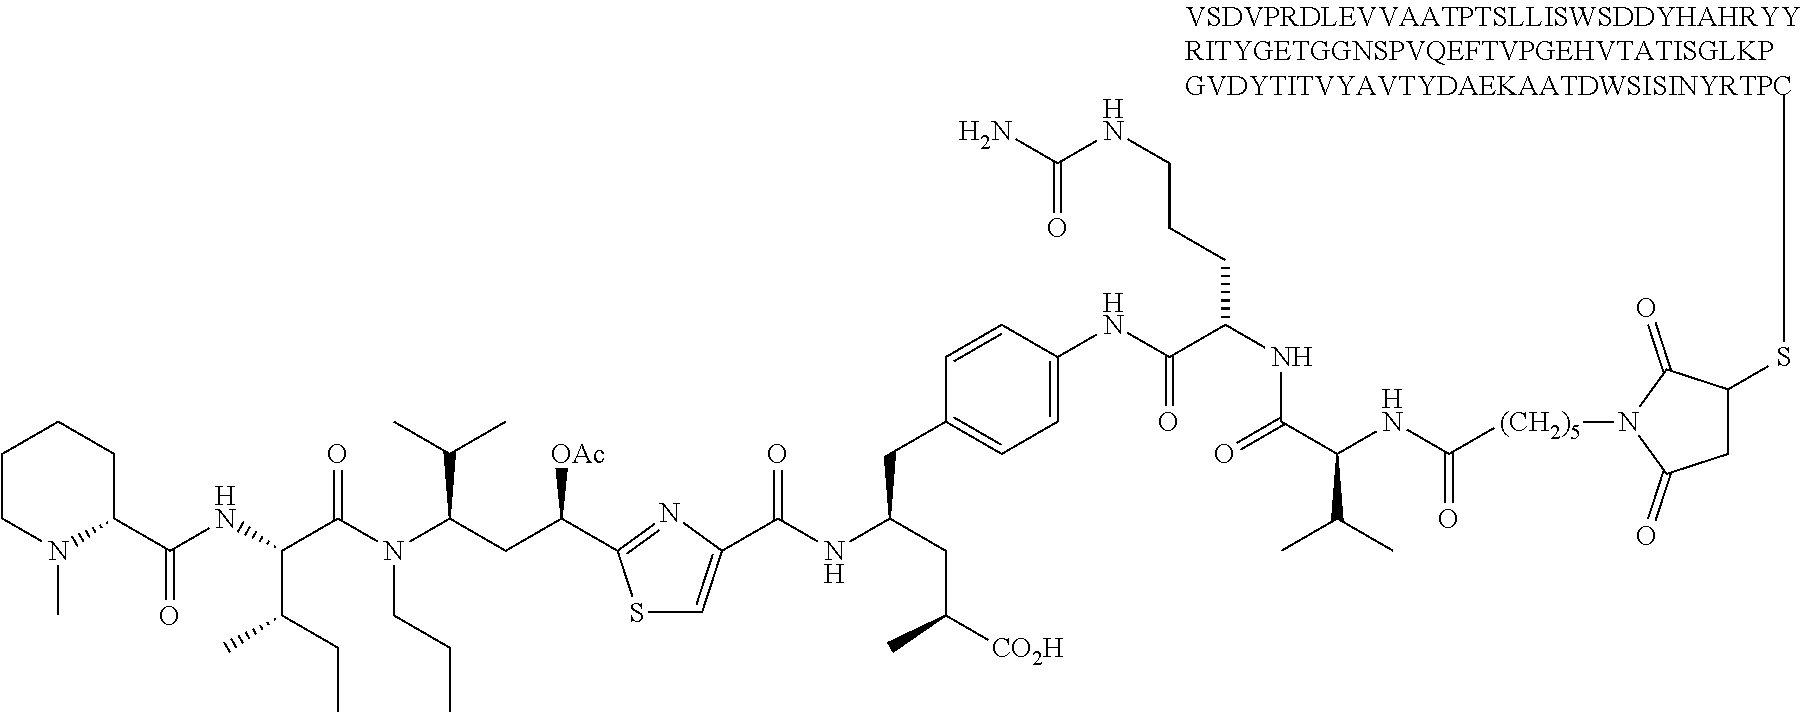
C1CN(C)C(C(NC(C(N(CCC)C(C(C)C)CC([OAc])C2=NC(C(=O)NC(CC([CO2H])C)CC3=CC=C(NC(C(NC(C(NC([(CH2)5]N4C(=O)CC(SC)C4=O)=O)C(C)C)=O)CCCNC(N)=O)=O)C=C3)=CS2)=O)C(C)CC)=O)CC1
